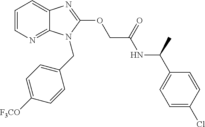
C1=CN=C2C(=C1)N=C(OCC(NC(C1=CC=C(Cl)C=C1)C)=O)N2CC1=CC=C([F3CO])C=C1
